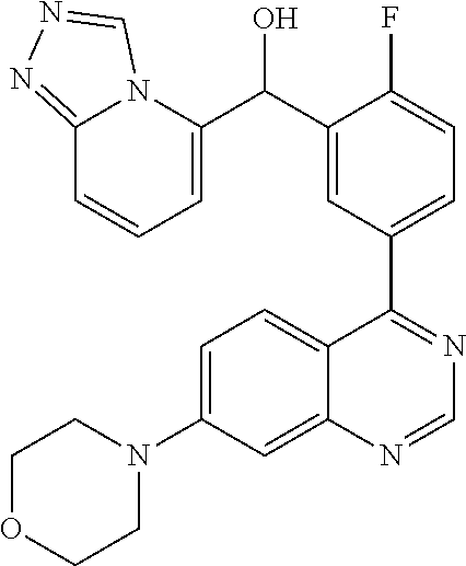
C1=C(N2CCOCC2)C=C2C(=C1)C(C1=CC=C(F)C(C(O)C3=CC=CC4=NN=CN34)=C1)=NC=N2
